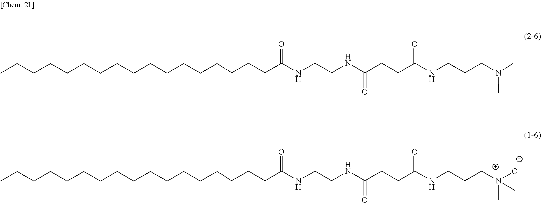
CCCCCCCCCCCCCCCCCC(NCCNC(CCC(NCCCN([O-])(C)C)=O)=O)=O.CCCCCCCCCCCCCCCCCC(NCCNC(CCC(NCCCN(C)C)=O)=O)=O
